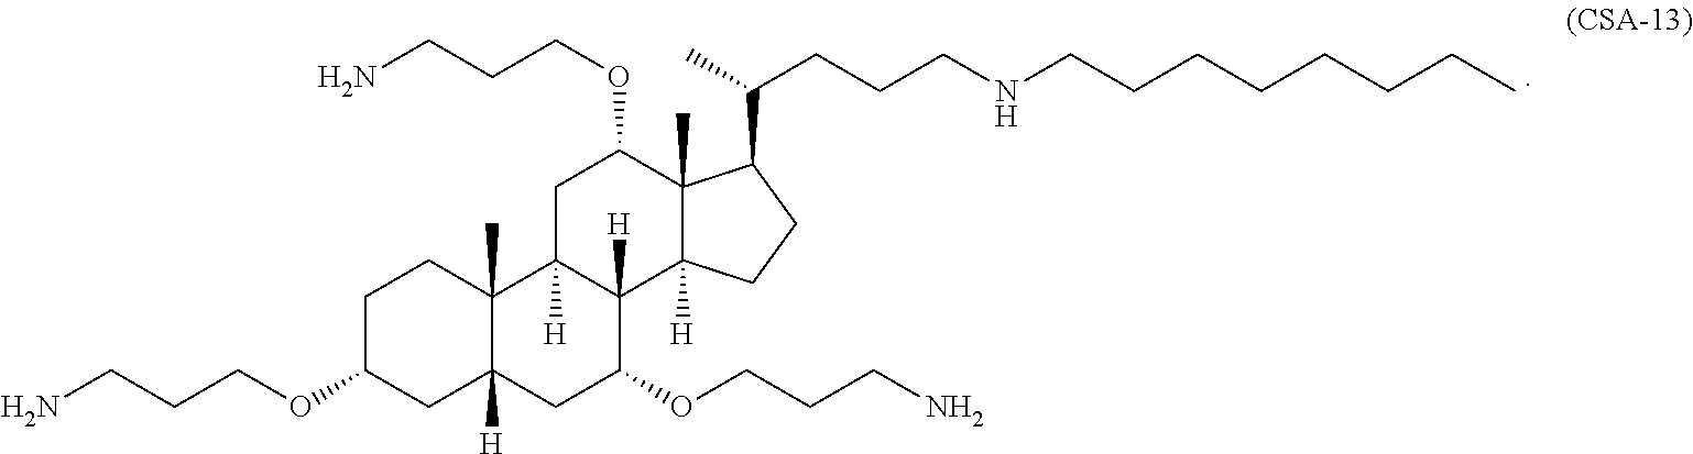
C1C(OCCCN)CC2([H])C(C)(C1)C1([H])C([H])(C(OCCCN)C2)C2([H])C(C)(C(OCCCN)C1)C(C(C)CCCNCCCCCCCC)CC2
